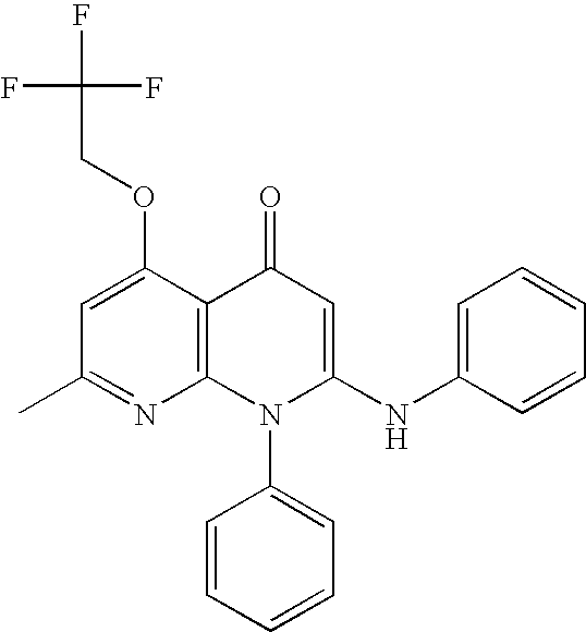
C1(C)=NC2=C(C(OCC(F)(F)F)=C1)C(=O)C=C(NC1=CC=CC=C1)N2C1=CC=CC=C1
